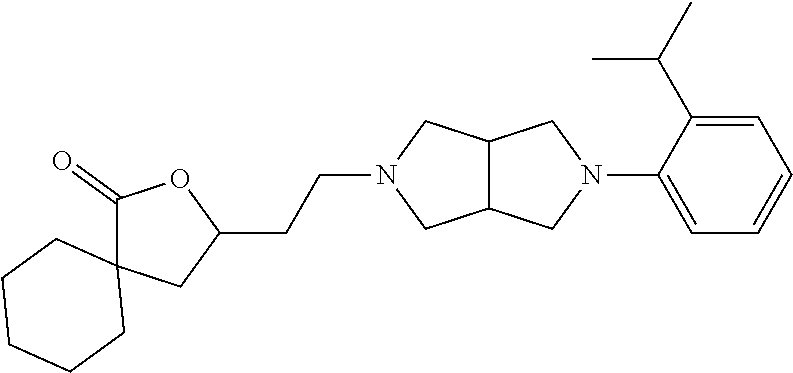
C1=C(C(C)C)C(N2CC3C(C2)CN(CCC2OC(=O)C4(C2)CCCCC4)C3)=CC=C1
